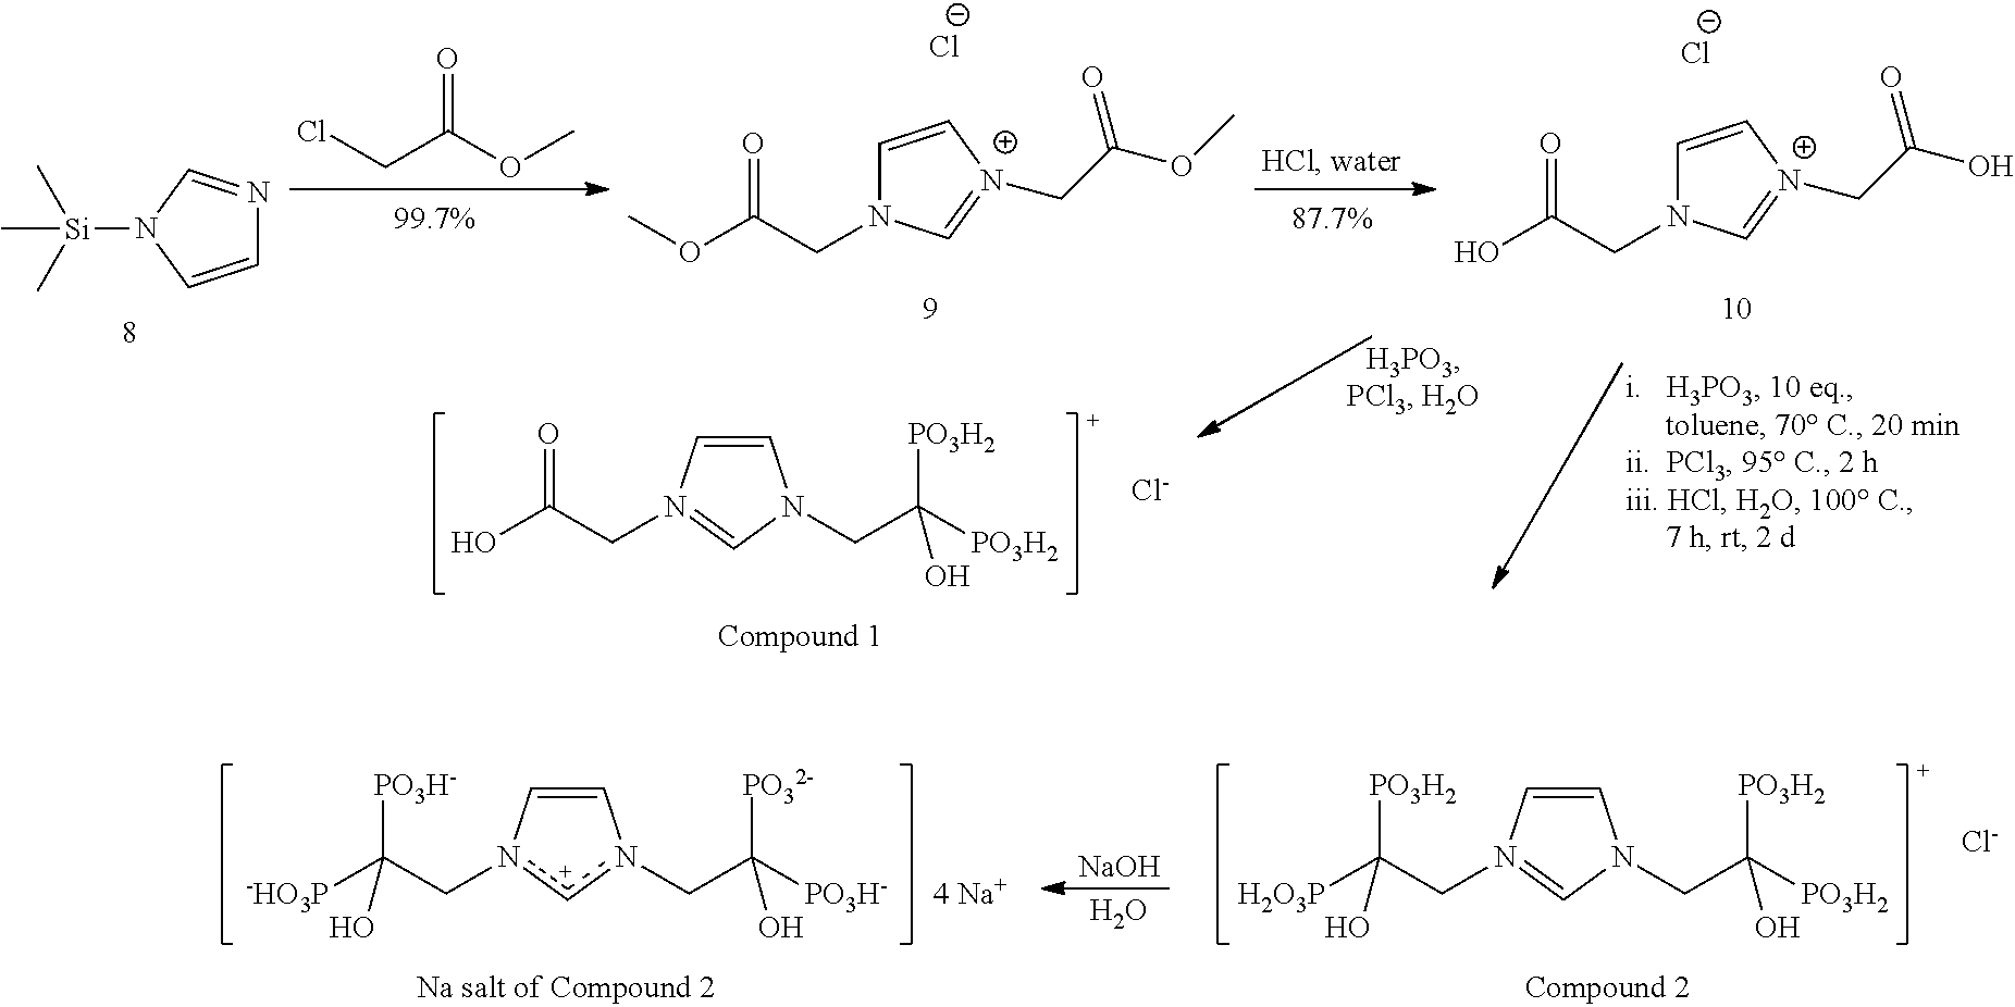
[H2O3P]C(CN1=CN(CC([PO3H2])([PO3H2])O)C=C1)([PO3H2])O.[Cl-].[-HO3P]C(Cn1[c+]n(CC([PO3H-])([PO32-])O)C=C1)([PO3H-])O.[NaOH].O.[4 Na+].OC(CN1C=C[N+](CC(O)=O)=C1)=O.COC(CN1C=C[N+](CC(OC)=O)=C1)=O.ClCC(OC)=O.C1=CN([Si](C)(C)C)C=N1.OC(CN1=CN(CC([PO3H2])([PO3H2])O)C=C1)=O.[Cl-].[Cl-].[Cl-]
